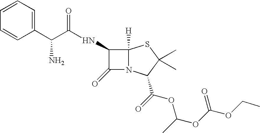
C1(C(C(NC2C(=O)N3C2([H])SC(C)(C)C3C(=O)OC(OC(OCC)=O)C)=O)N)=CC=CC=C1
